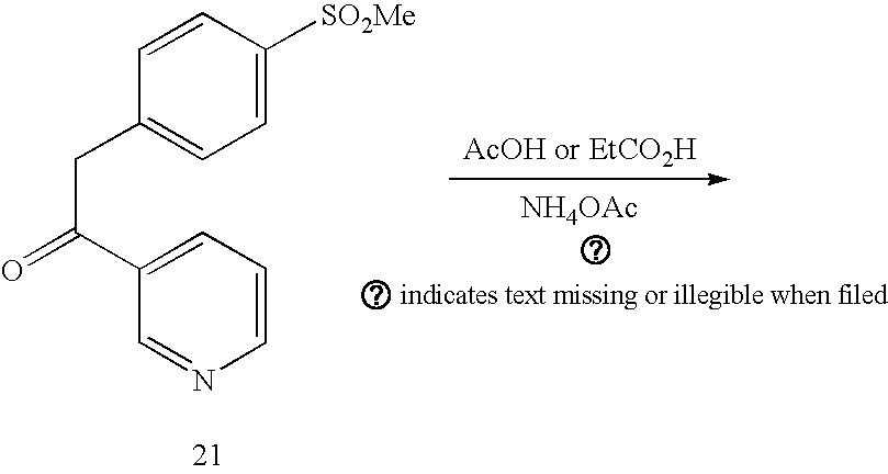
[NH4OAc].C1(CC(C2=CC=CN=C2)=O)=CC=C([SO2Me])C=C1
